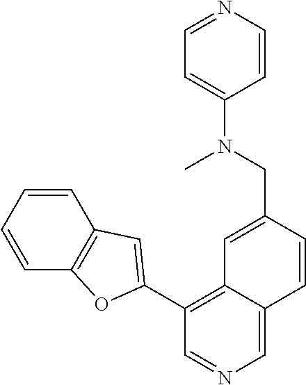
C1=CC=CC2=C1OC(C1=C3C(=CN=C1)C=CC(CN(C1=CC=NC=C1)C)=C3)=C2
